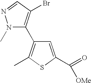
N1(C)C(C2=C(C)SC(C([OMe])=O)=C2)=C(Br)C=N1
